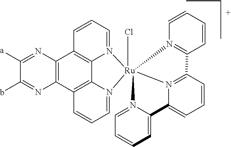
C1([a])=NC2=C(N=C1b)C1=C3C4=C2C=CC=N4[Ru]24(Cl)(N3=CC=C1)N1=CC=CC=C1C1=CC=CC(=N21)C1=N4C=CC=C1.C(CCC)C
